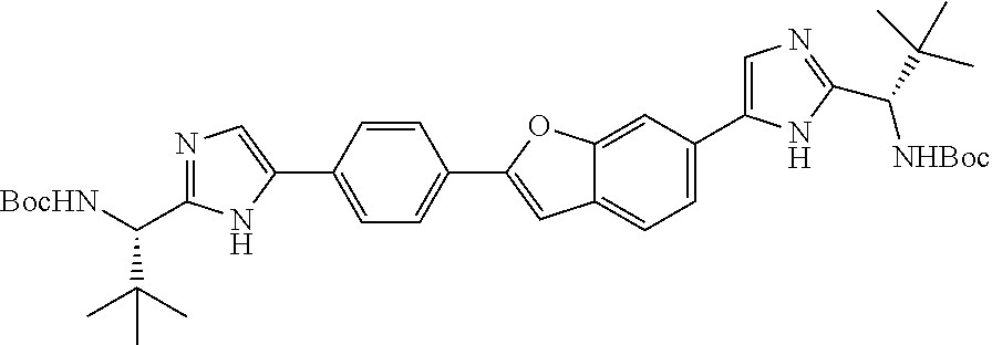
N1=C(C([BocHN])C(C)(C)C)NC(C2=CC=C(C3=CC4=CC=C(C5=CN=C(C([NHBoc])C(C)(C)C)N5)C=C4O3)C=C2)=C1
